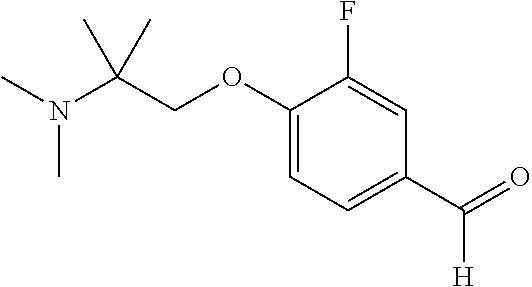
C(C(N(C)C)(C)C)OC1=CC=C(C(=O)[H])C=C1F
